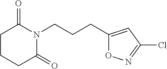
C(CN1C(=O)CCCC1=O)CC1=CC(Cl)=NO1
